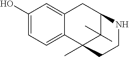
C1(O)=CC=C2C(=C1)CC1C(C)(C)C2(C)CCN1
